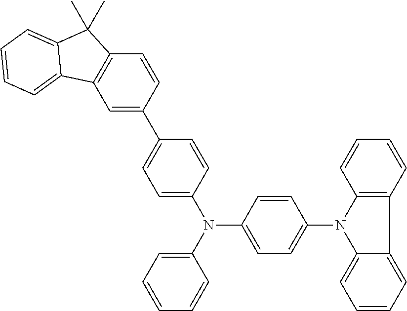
C1=C(C2=CC=C(N(C3=CC=C(N4C5=CC=CC=C5C5=C4C=CC=C5)C=C3)C3=CC=CC=C3)C=C2)C=CC2=C1C1=CC=CC=C1C2(C)C
